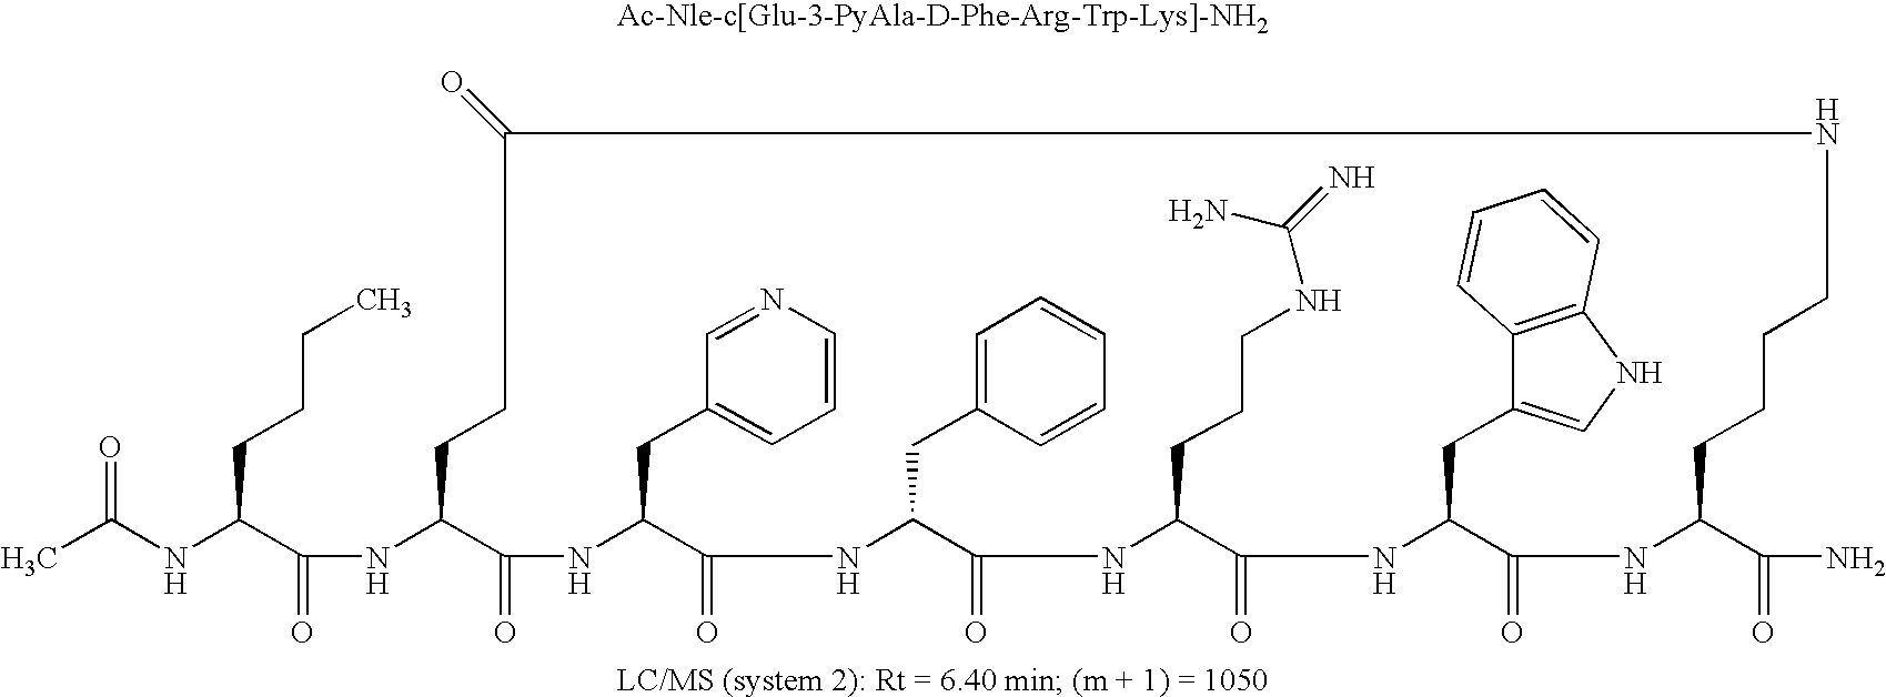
CC(NC(C(NC1C(=O)NC(CC2=CC=CN=C2)C(=O)NC(CC2=CC=CC=C2)C(=O)NC(CCCNC(=N)N)C(=O)NC(CC2=CNC3=C2C=CC=C3)C(=O)NC(C(=O)N)CCCCNC(=O)CC1)=O)CCCC)=O
